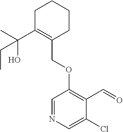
C1C(C(C)(O)CC)=C(COC2=C(C=O)C(Cl)=CN=C2)CCC1
